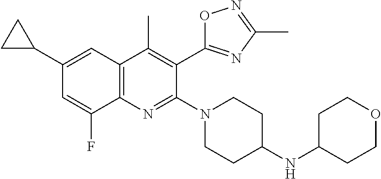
C1(C2CC2)=CC2=C(N=C(N3CCC(NC4CCOCC4)CC3)C(C3=NC(C)=NO3)=C2C)C(F)=C1
